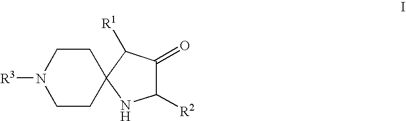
C1([R2])C(=O)C([R1])C2(N1)CCN([R3])CC2
